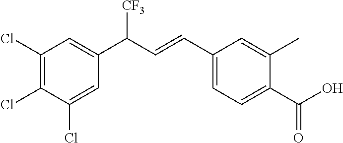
C1(Cl)=C(Cl)C(Cl)=CC(C(C=CC2=CC=C(C(=O)O)C(C)=C2)[CF3])=C1
